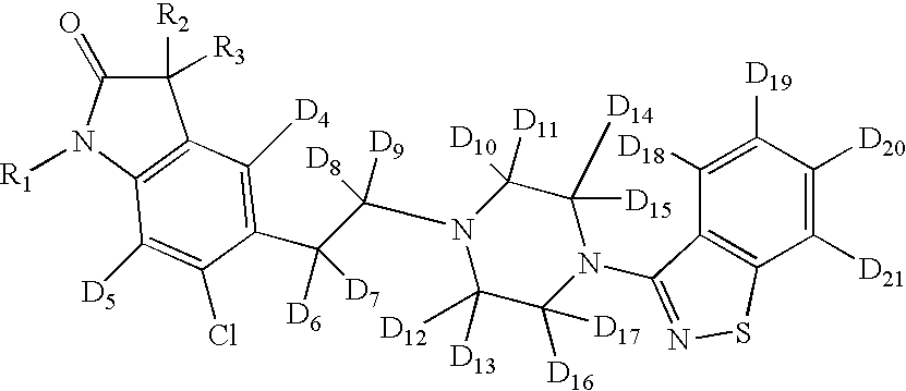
C1([R2])([R3])C(=O)N([R1])C2=C1C([D4])=C(C(C(N1C([D13])([D12])C([D16])([D17])N(C3=NSC4=C3C([D18])=C([D19])C([D20])=C4[D21])C([D15])([D14])C1([D11])[D10])([D8])[D9])([D6])[D7])C(Cl)=C2[D5]
